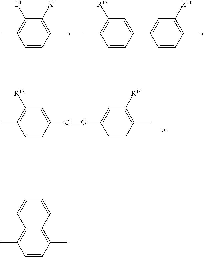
C(C1=CC([R13])=C(C)C=C1)#CC1=CC([R14])=C(C)C=C1.C1(C)=C2C(=C(C)C=C1)C=CC=C2.C1=CC(C)=C([X1])C([L1])=C1C.C1=CC(C)=C([R14])C=C1C1=CC([R13])=C(C)C=C1
